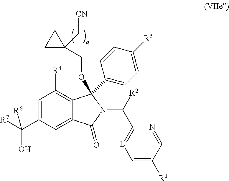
C1=C(C([R7])(O)[R6])C=C2C(=C1[R4])C(C1=CC=C([R5])C=C1)(OCC1(C[CN])CC1)N(C(C1=[L]C=C([R1])C=N1)[R2])C2=O
